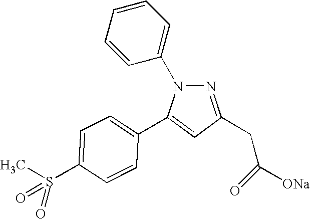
N1=C(CC([ONa])=O)C=C(C2=CC=C(S(=O)(C)=O)C=C2)N1C1=CC=CC=C1
